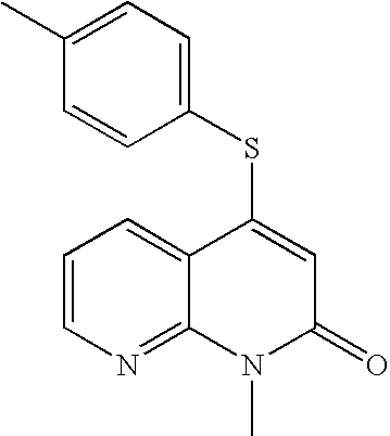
C1(SC2=CC(=O)N(C)C3=NC=CC=C23)=CC=C(C)C=C1
